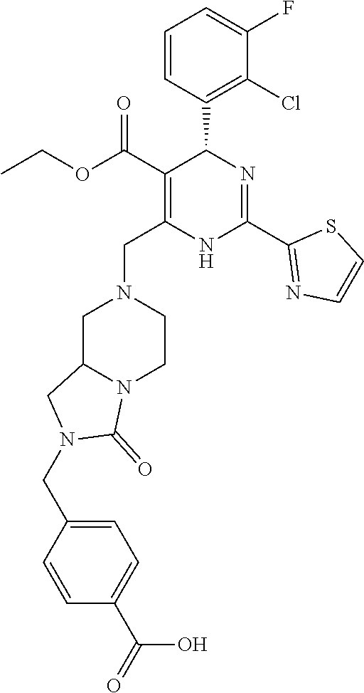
C1=CC(C2C(C(OCC)=O)=C(CN3CC4N(CC3)C(=O)N(CC3=CC=C(C(O)=O)C=C3)C4)NC(C3=NC=CS3)=N2)=C(Cl)C(F)=C1
